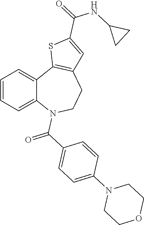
C1=CC=C2C(=C1)C1=C(CCN2C(=O)C2=CC=C(N3CCOCC3)C=C2)C=C(C(=O)NC2CC2)S1
